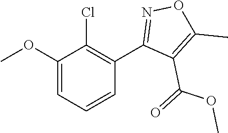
C1(OC)=CC=CC(C2=NOC(C)=C2C(=O)OC)=C1Cl
